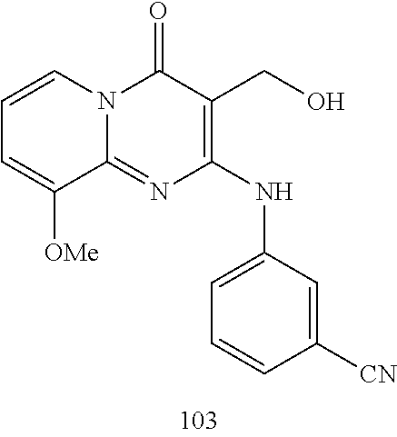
C1=CC=C([OMe])C2=NC(NC3=CC=CC([CN])=C3)=C(CO)C(=O)N12
